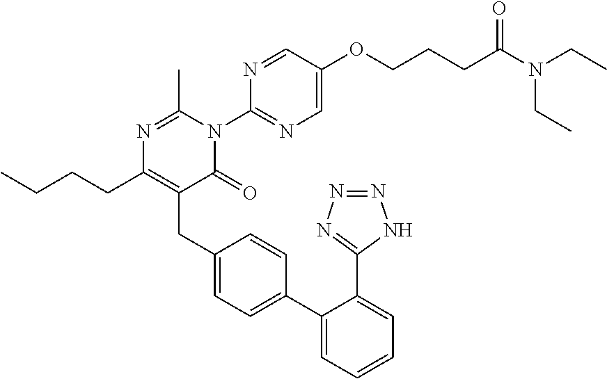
N1=C(C)N(C2=NC=C(OCCCC(=O)N(CC)CC)C=N2)C(=O)C(CC2=CC=C(C3=CC=CC=C3C3=NN=NN3)C=C2)=C1CCCC
